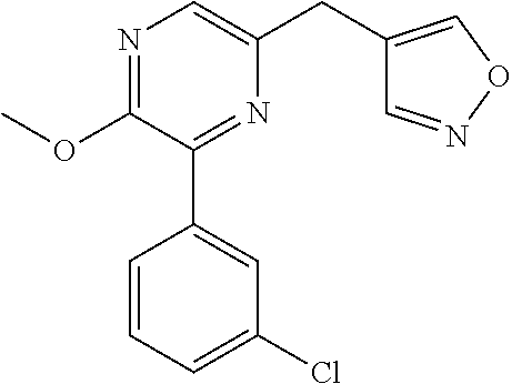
C1(OC)=NC=C(CC2=CON=C2)N=C1C1=CC(Cl)=CC=C1
